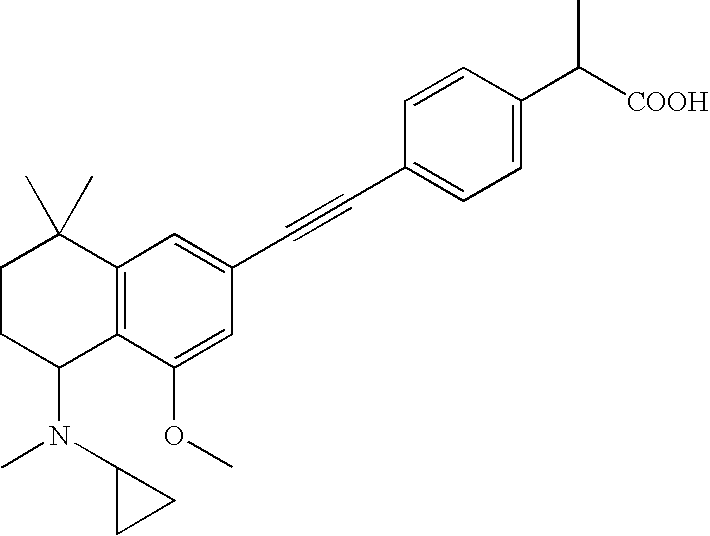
C1=C(C([COOH])C)C=CC(C#CC2=CC3=C(C(OC)=C2)C(N(C2CC2)C)CCC3(C)C)=C1
